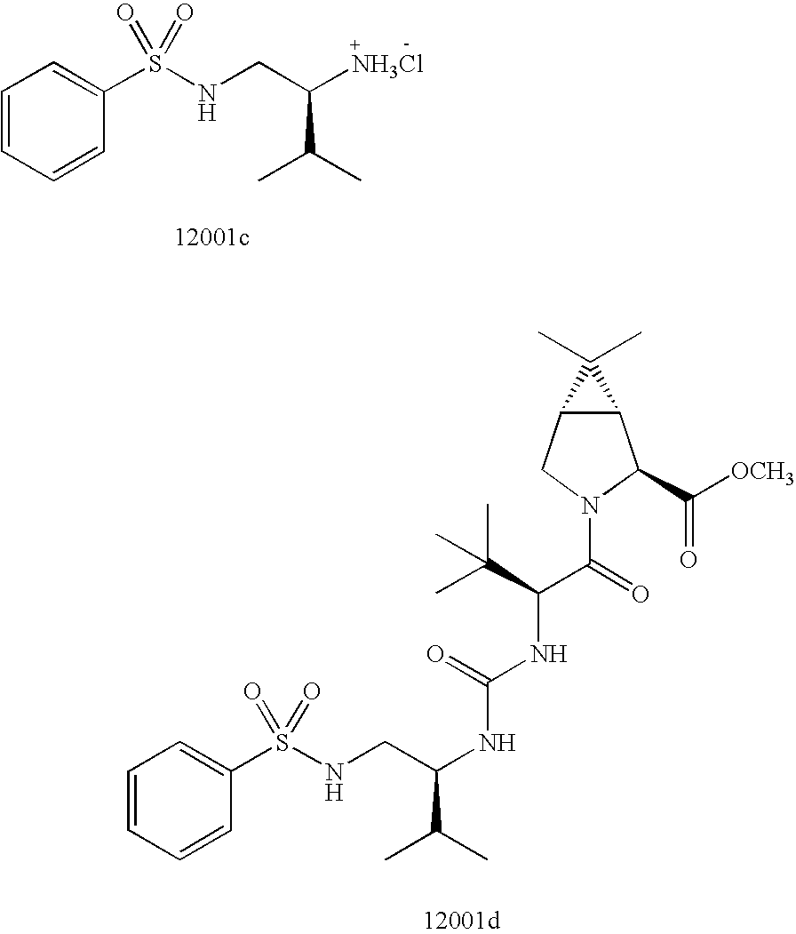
C1(S(NCC(C(C)C)[NH3Cl])(=O)=O)=CC=CC=C1.C1(S(NCC(C(C)C)NC(NC(C(C)(C)C)C(=O)N2CC3C(C2C([OCH3])=O)C3(C)C)=O)(=O)=O)=CC=CC=C1
